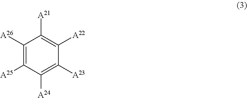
C1([A26])=C([A25])C([A24])=C([A23])C([A22])=C1[A21]
